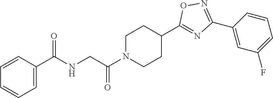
C1=CC(C(NCC(N2CCC(C3=NC(C4=CC(F)=CC=C4)=NO3)CC2)=O)=O)=CC=C1
